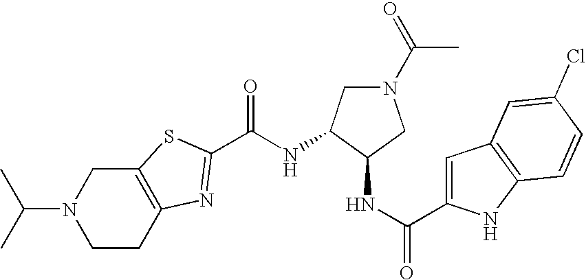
C(N1CCC2=C(C1)SC(C(NC1C(NC(=O)C3=CC4=C(N3)C=CC(Cl)=C4)CN(C(=O)C)C1)=O)=N2)(C)C
